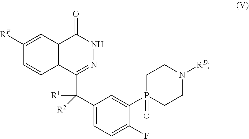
C12=C(C(=O)NN=C1C(C1=CC=C(F)C(P3(=O)CCN([RD])CC3)=C1)([R1])[R2])C=C([RF])C=C2
